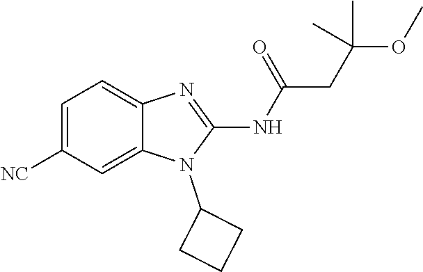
C1=C([NC])C=C2C(=C1)N=C(NC(=O)CC(OC)(C)C)N2C1CCC1
